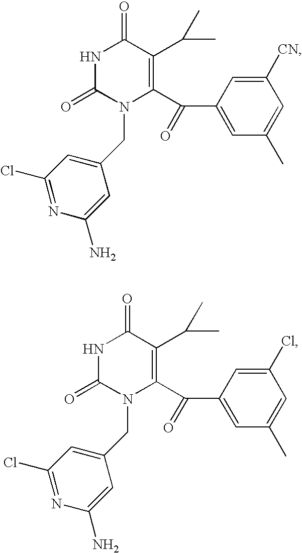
N1C(=O)N(CC2=CC(Cl)=NC(N)=C2)C(C(C2=CC(C)=CC(Cl)=C2)=O)=C(C(C)C)C1=O.N1C(=O)N(CC2=CC(Cl)=NC(N)=C2)C(C(C2=CC(C)=CC([CN])=C2)=O)=C(C(C)C)C1=O
